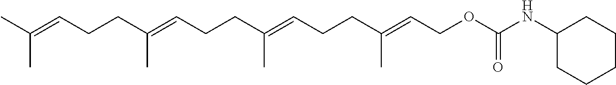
CC(=CCCC(=CCCC(=CCCC(=CCOC(NC1CCCCC1)=O)C)C)C)C
